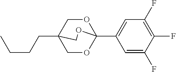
C(CCC12COC(C3=CC(F)=C(F)C(F)=C3)(OC1)OC2)C
